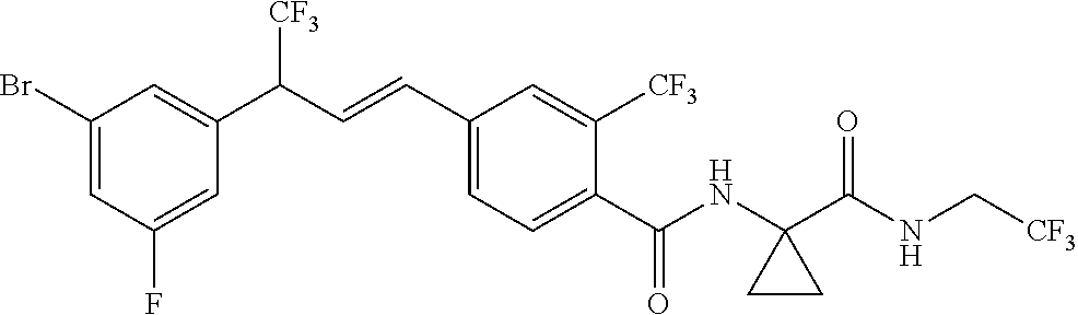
C1(Br)=CC(F)=CC(C(C=CC2=CC=C(C(NC3(C(NC[CF3])=O)CC3)=O)C([CF3])=C2)[CF3])=C1
